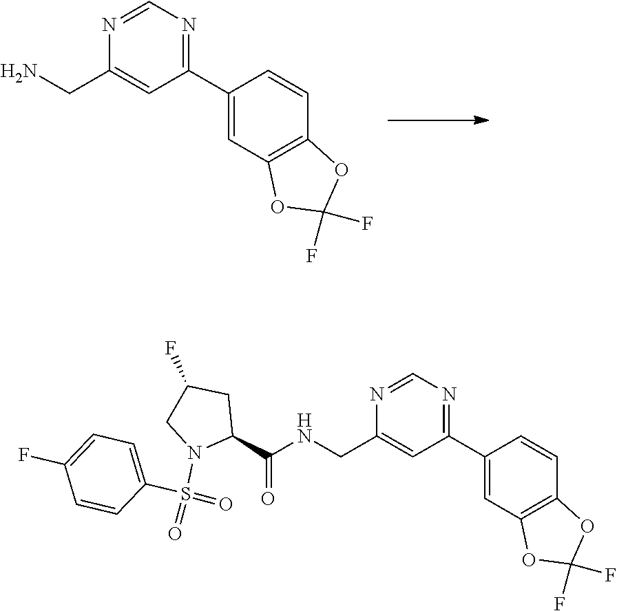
C1(C2=NC=NC(CN)=C2)=CC2=C(C=C1)OC(F)(F)O2.C1(C2=NC=NC(CNC(C3CC(F)CN3S(=O)(=O)C3=CC=C(F)C=C3)=O)=C2)=CC2=C(C=C1)OC(F)(F)O2
